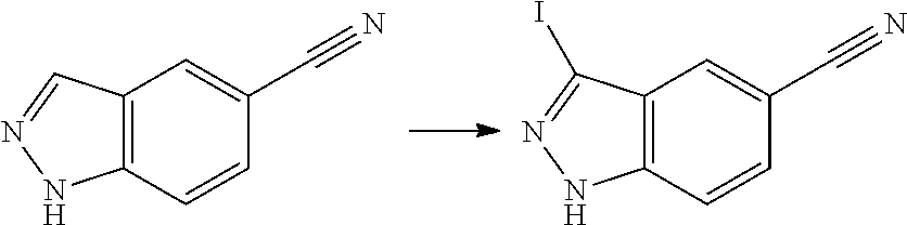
C12=C(C=CC(C#N)=C1)NN=C2.C12=C(C=CC(C#N)=C1)NN=C2I
